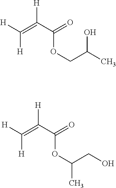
C(=C(C(=O)OCC(C)O)[H])([H])[H].C(=C(C(=O)OC(CO)C)[H])([H])[H]
